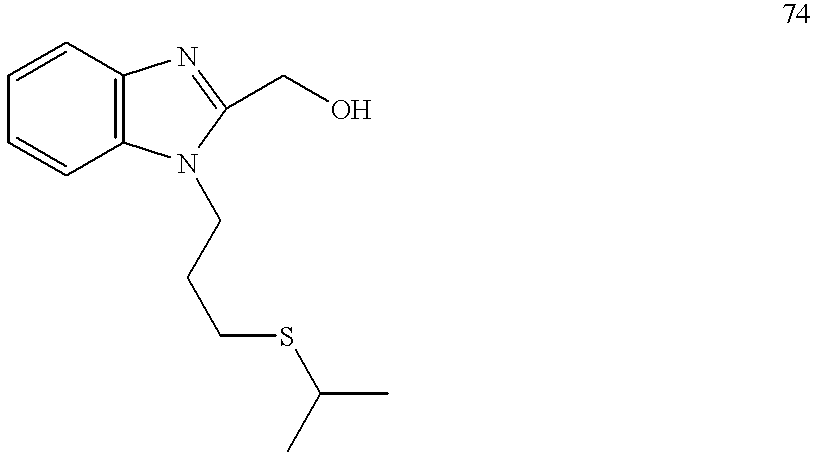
C1=CC2=C(C=C1)N(CCCSC(C)C)C(CO)=N2
